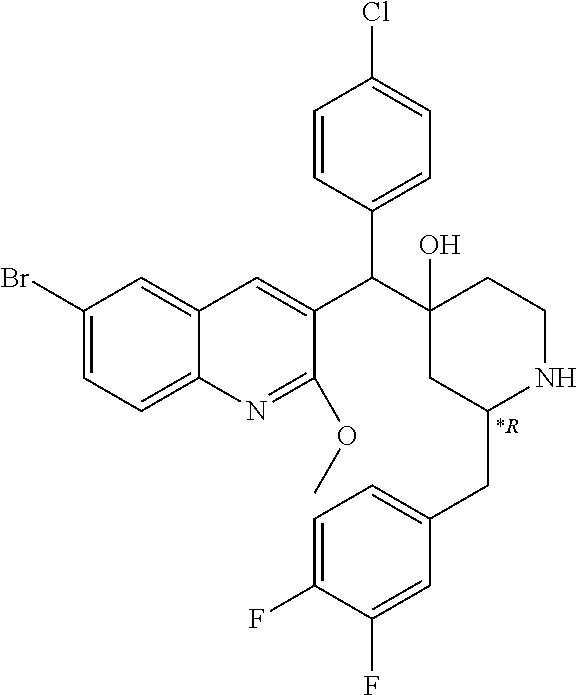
C1(Br)=CC=C2C(=C1)C=C(C(C1(O)CC(CC3=CC=C(F)C(F)=C3)NCC1)C1=CC=C(Cl)C=C1)C(OC)=N2.[*R]
